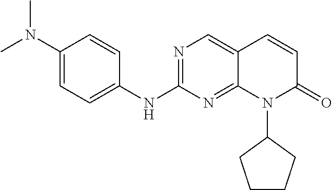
N1=C(NC2=CC=C(N(C)C)C=C2)N=C2C(=C1)C=CC(=O)N2C1CCCC1
